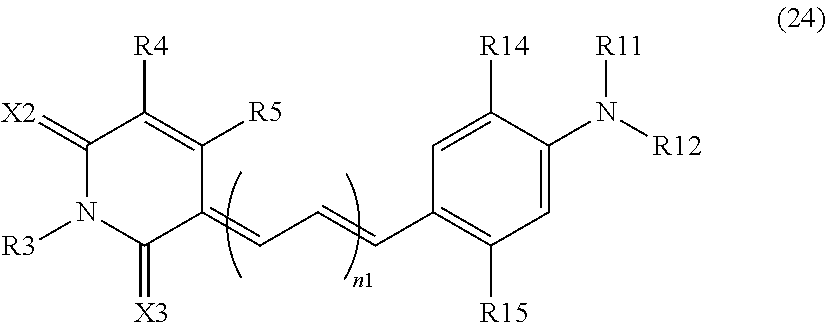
C1(=CC=CC2=C([R15])C=C(N([R12])[R11])C([R14])=C2)C([R5])=C([R4])C(=[X2])N([R3])C1=[X3]
